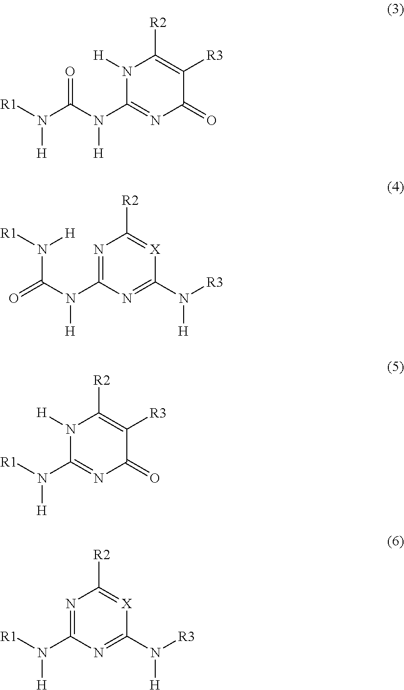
N1([H])C(N(C(N([R1])[H])=O)[H])=NC(=O)C([R3])=C1[R2].N1=C(N(C(=O)N([R1])[H])[H])N=C(N([R3])[H])[X]=C1[R2].N1([H])C(N([R1])[H])=NC(=O)C([R3])=C1[R2].N1=C(N([R1])[H])N=C(N([R3])[H])[X]=C1[R2]
